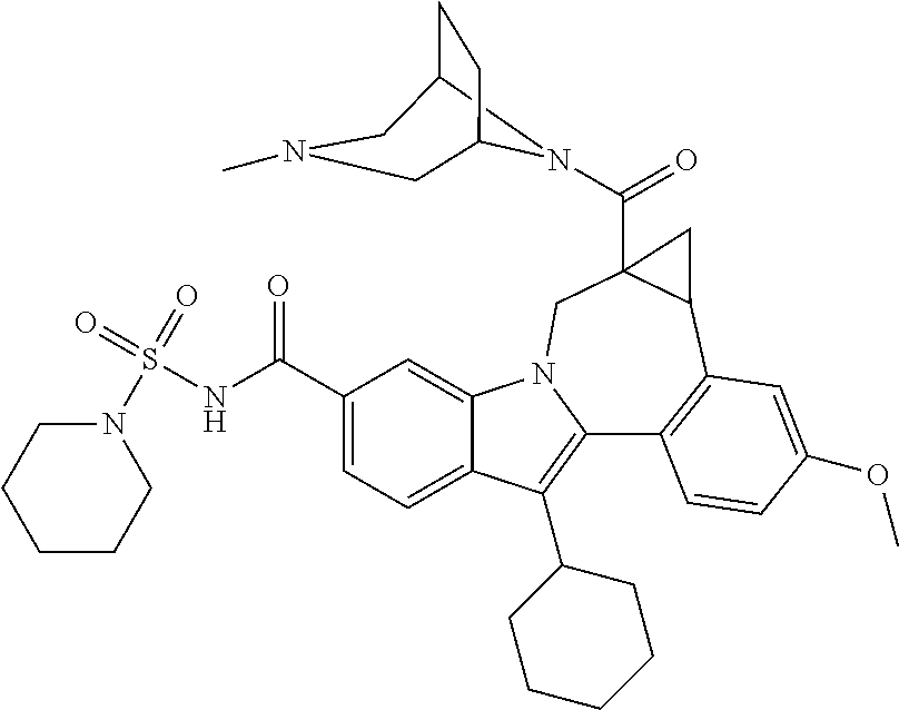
C12N(C(C34C(C5=C(C6=C(C7CCCCC7)C7=CC=C(C(NS(=O)(=O)N8CCCCC8)=O)C=C7N6C3)C=CC(OC)=C5)C4)=O)C(CC1)CN(C)C2
